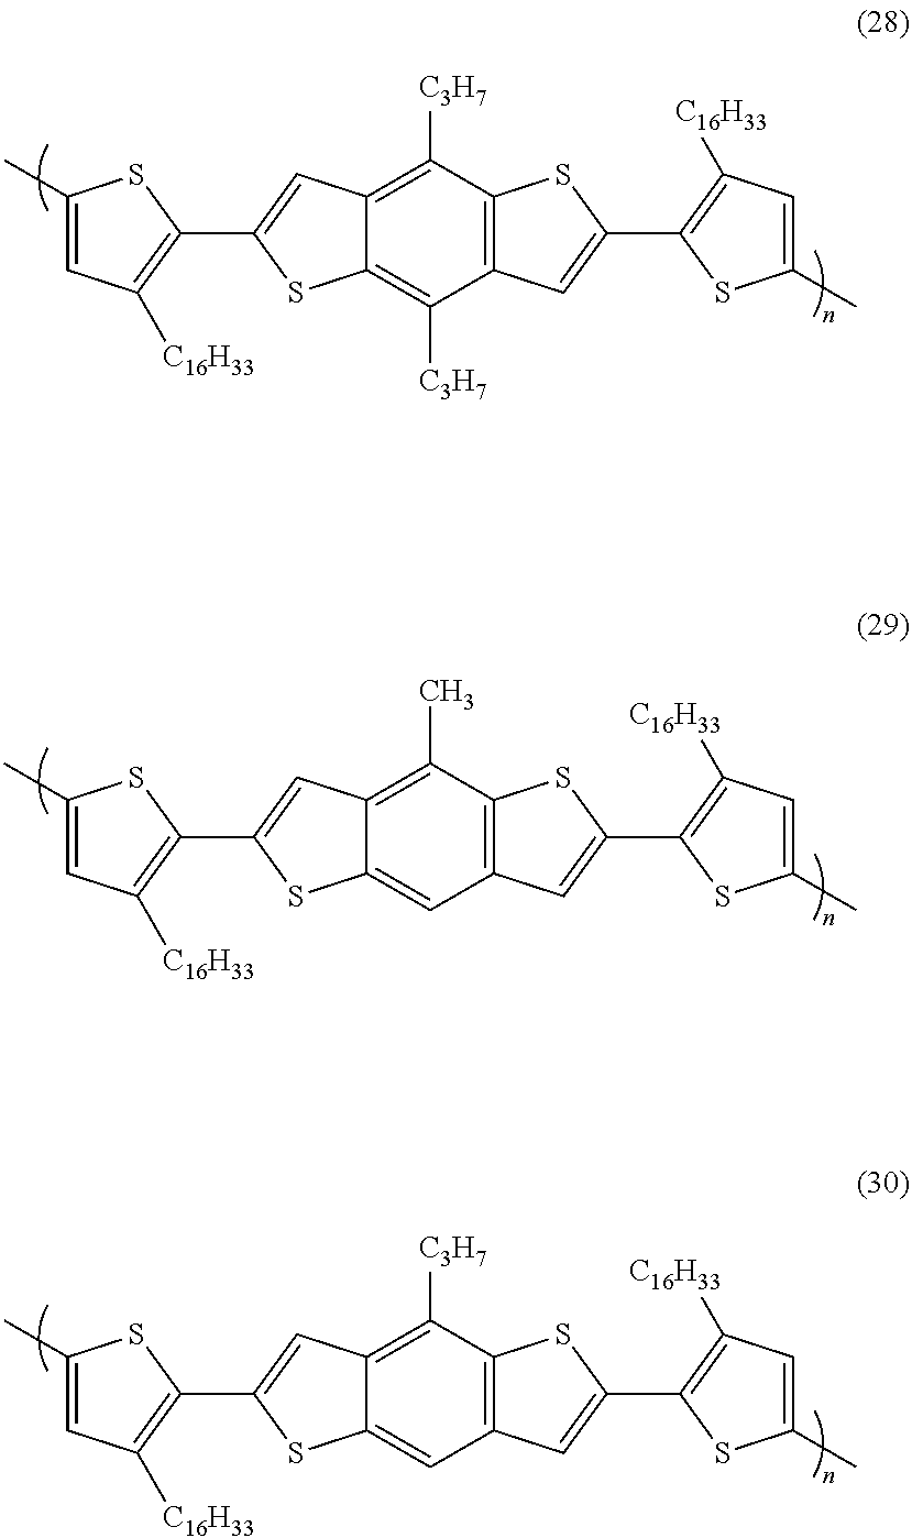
C1(C)=CC([C16H33])=C(C2=CC3=C([C3H7])C4=C(C=C(C5=C([C16H33])C=C(C)S5)S4)C([C3H7])=C3S2)S1.C1(C)=CC([C16H33])=C(C2=CC3=C(C)C4=C(C=C(C5=C([C16H33])C=C(C)S5)S4)C=C3S2)S1.C1(C)=CC([C16H33])=C(C2=CC3=C([C3H7])C4=C(C=C(C5=C([C16H33])C=C(C)S5)S4)C=C3S2)S1
